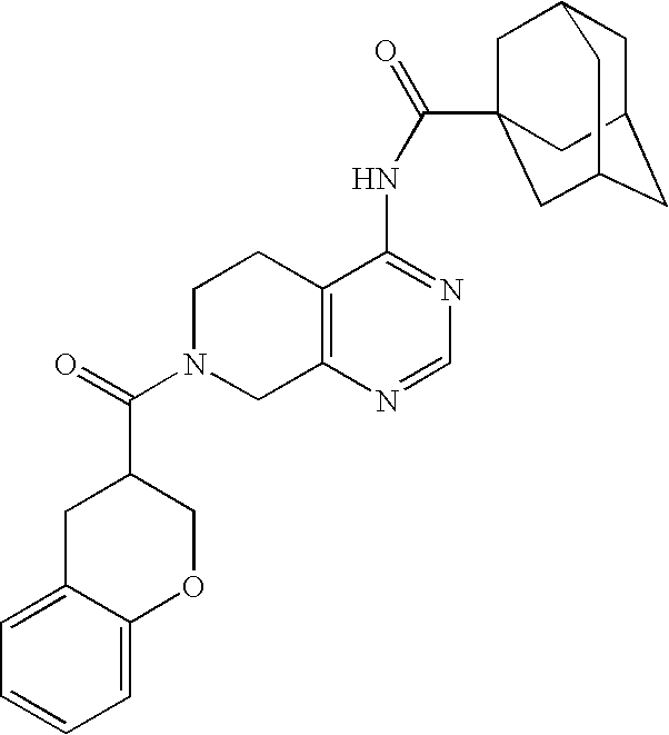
C1N(C(=O)C2COC3=CC=CC=C3C2)CC2=C(C1)C(NC(=O)C13CC4CC(CC(C1)C4)C3)=NC=N2
